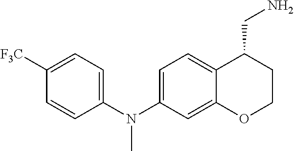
C1(N(C2=CC=C3C(=C2)OCCC3CN)C)=CC=C([F3C])C=C1
